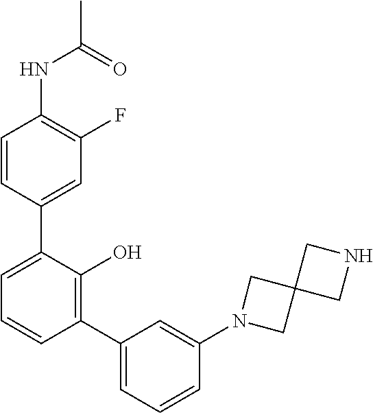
C1(NC(C)=O)=C(F)C=C(C2=CC=CC(C3=CC=CC(N4CC5(C4)CNC5)=C3)=C2O)C=C1
